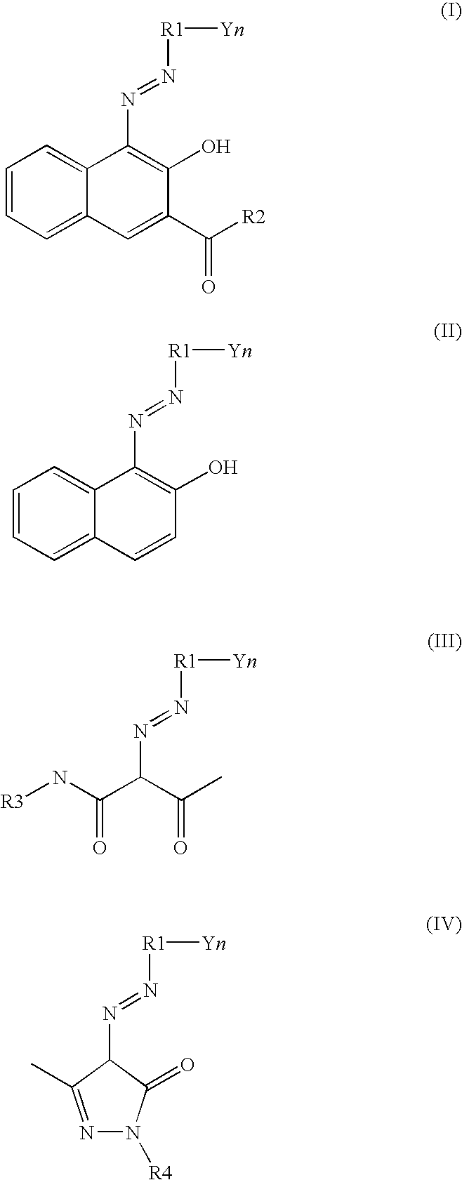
C1=CC=C2C(=C1)C(N=N[R1][Yn])=C(O)C(C([R2])=O)=C2.C1=CC=C2C(=C1)C(N=N[R1][Yn])=C(O)C=C2.[R3]NC(C(C(C)=O)N=N[R1][Yn])=O.N1=C(C)C(N=N[R1][Yn])C(=O)N1[R4]
